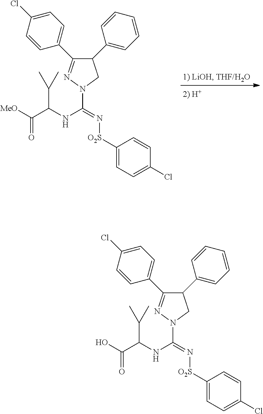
N1=C(C2=CC=C(Cl)C=C2)C(C2=CC=CC=C2)CN1C(=N[O2S]C1=CC=C(Cl)C=C1)NC(C([MeO])=O)C(C)C.N1=C(C2=CC=C(Cl)C=C2)C(C2=CC=CC=C2)CN1C(=N[O2S]C1=CC=C(Cl)C=C1)NC(C(O)=O)C(C)C
